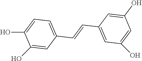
C1(O)=CC(C=CC2=CC(O)=CC(O)=C2)=CC=C1O
